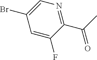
C1=C(F)C(C(C)=O)=NC=C1Br
